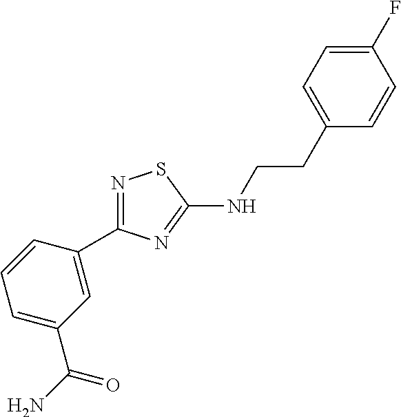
N1=C(C2=CC(C(N)=O)=CC=C2)N=C(NCCC2=CC=C(F)C=C2)S1
